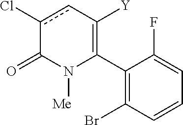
C1(C2=C([Y])cc(Cl)C(=O)N2[Me])=C(Br)C=CC=C1F
